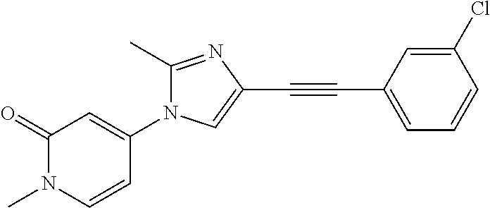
C1(=O)N(C)C=CC(N2C(C)=NC(C#CC3=CC=CC(Cl)=C3)=C2)=C1
